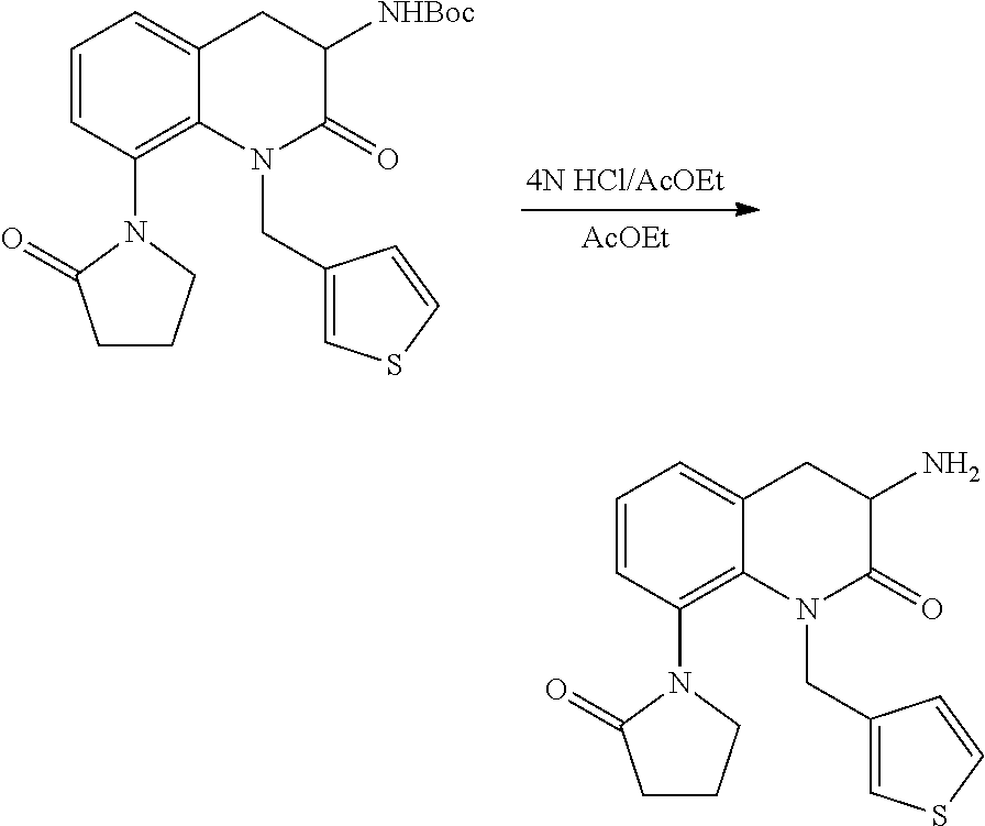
[AcOEt].C12=C(N3C(=O)CCC3)C=CC=C1CC([NHBoc])C(=O)N2CC1=CSC=C1.C12=C(N3C(=O)CCC3)C=CC=C1CC(N)C(=O)N2CC1=CSC=C1
